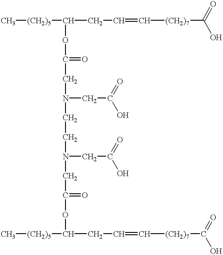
C[(CH2)5]C(OC(CN(CCN(CC(OC([(CH2)5]C)CC=C[(CH2)7]C(O)=O)=O)CC(=O)O)CC(=O)O)=O)CC=C[(CH2)7]C(O)=O
